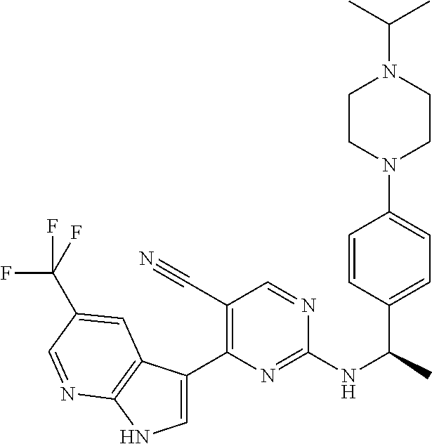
C1=C(C2=C(C#N)C=NC(NC(C)C3=CC=C(N4CCN(C(C)C)CC4)C=C3)=N2)C2=C(N1)N=CC(C(F)(F)F)=C2
